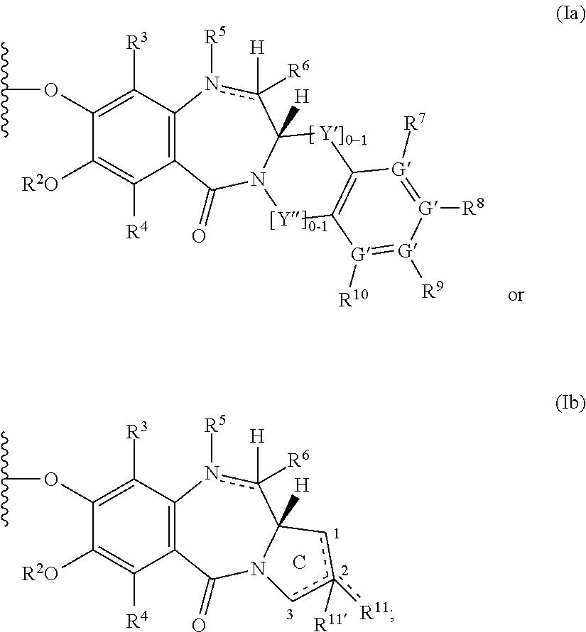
C12=C(C([R4])=C([R2O])C(OC(C)C)=C1[R3])C(=O)N1C([H])(c([H])([R6])n2[R5])[Y]0-1]C2=C([[Y]1)[G]([R10])=[G]([R9])[G]([R8])=[G]2[R7].C12=C(C([R4])=C([R2O])C(OC(C)C)=C1[R3])C(=O)N1C([H])(c([H])([R6])n2[R5])cc([R11])([R11])c1.C
